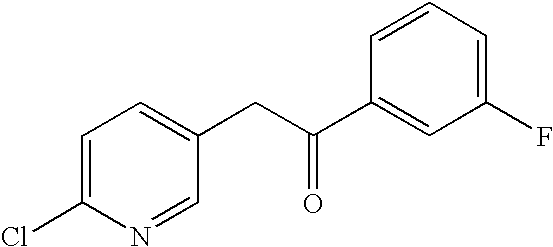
C1(C(CC2=CC=C(Cl)N=C2)=O)=CC(F)=CC=C1
